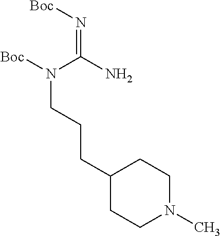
C1(CCCN([Boc])C(N)=N[Boc])CCN(C)CC1
